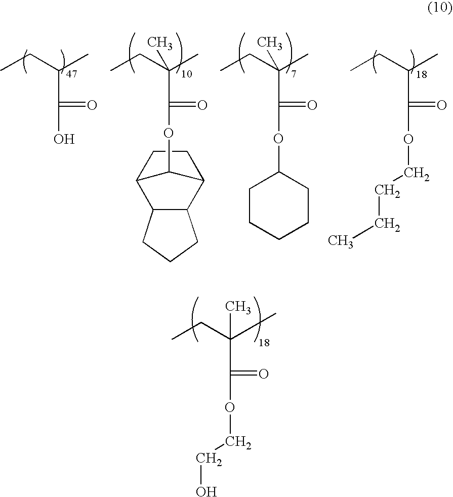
C(C(=O)O)(CC)C.C(C(=O)OC1C2CCC1C1C2CCC1)(CC)(C)C.C(C(=O)OC1CCCCC1)(CC)(C)C.C(C(=O)OCCCC)(CC)C.C(C(=O)OCCO)(CC)(C)C
